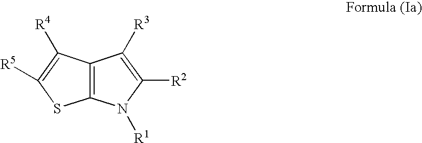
C12=C(N([R1])C([R2])=C1[R3])SC([R5])=C2[R4]
